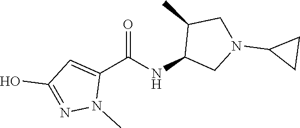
C1(C(NC2CN(C3CC3)CC2C)=O)=CC(O)=NN1C
